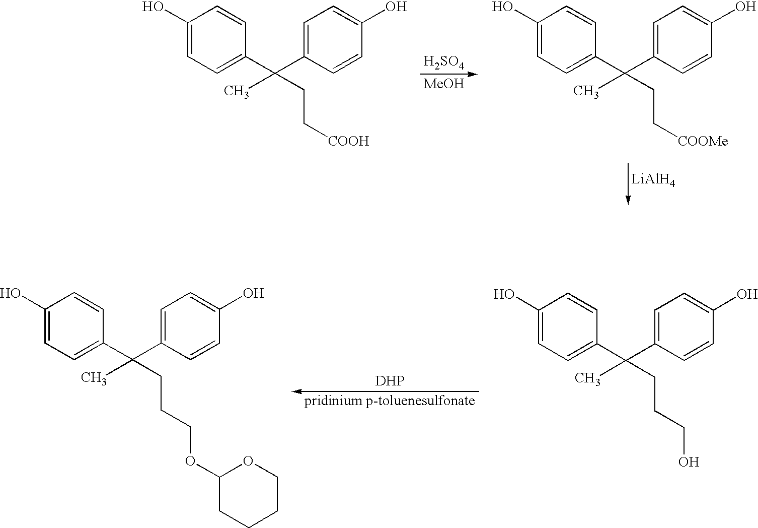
[H2SO4].[MeOH].[LiAlH4].C1(O)=CC=C(C(C2=CC=C(O)C=C2)(C)CC[COOH])C=C1.C1(O)=CC=C(C(C2=CC=C(O)C=C2)(C)CC[COOMe])C=C1.[DHP].C1(O)=CC=C(C(C2=CC=C(O)C=C2)(C)CCCOC2CCCCO2)C=C1.C1(O)=CC=C(C(C2=CC=C(O)C=C2)(C)CCCO)C=C1
